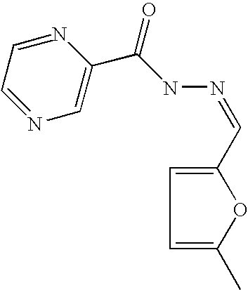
C1=NC(C(NN=CC2=CC=C(C)O2)=O)=CN=C1
